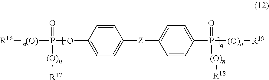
[R16][n(O)]P(=O)([(O)n][R17])OC1=CC=C([Z]C2=CC=C(P([(O)n][R18])(=O)[(O)n][R19])C=C2)C=C1
